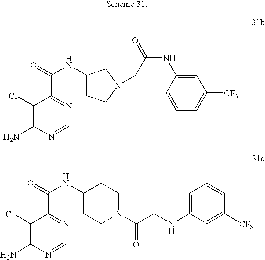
C1(Cl)=C(N)N=CN=C1C(=O)NC1CCN(CC(=O)NC2=CC([CF3])=CC=C2)C1.C1(Cl)=C(N)N=CN=C1C(=O)NC1CCN(C(CNC2=CC=CC([CF3])=C2)=O)CC1
